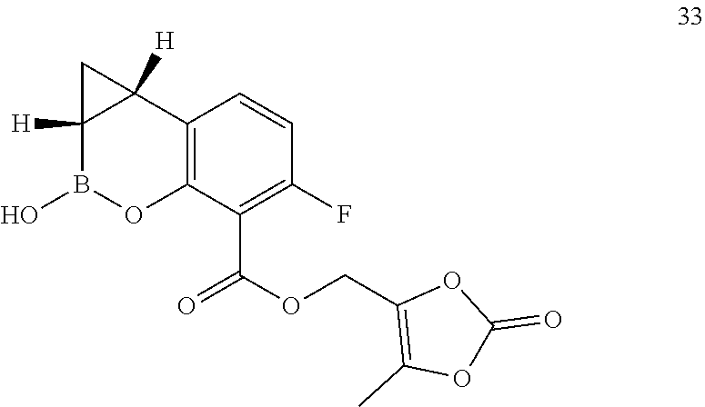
C1(COC(C2=C(F)C=CC3=C2OB(O)C2([H])C3([H])C2)=O)=C(C)OC(=O)O1
